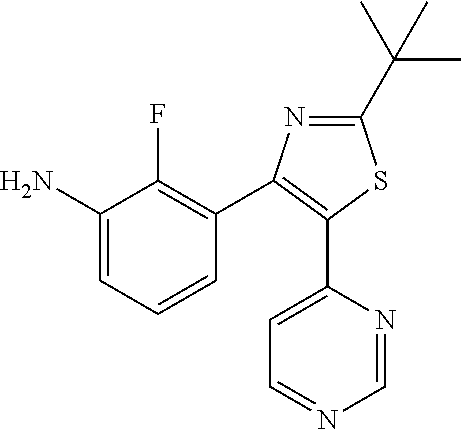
C1=C(N)C(F)=C(C2=C(C3=CC=NC=N3)SC(C(C)(C)C)=N2)C=C1
